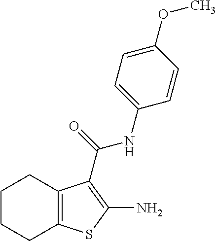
C1CCC2=C(C1)C(C(=O)NC1=CC=C(OC)C=C1)=C(N)S2
